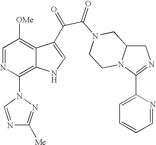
C1C2N(C(C3=CC=CC=N3)=N1)CCN(C(=O)C(=O)C1=CNC3=C(N4N=C([Me])N=C4)N=CC([OMe])=C31)C2
